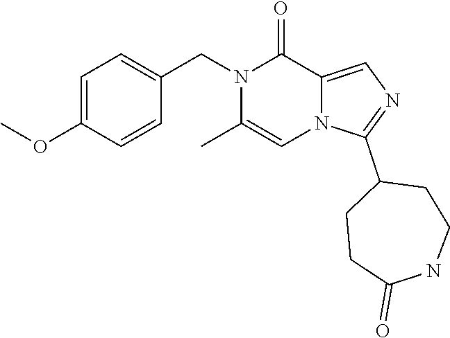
C1=C(OC)C=CC(CN2C(C)=CN3C(=CN=C3C3CCC(=O)NCC3)C2=O)=C1
